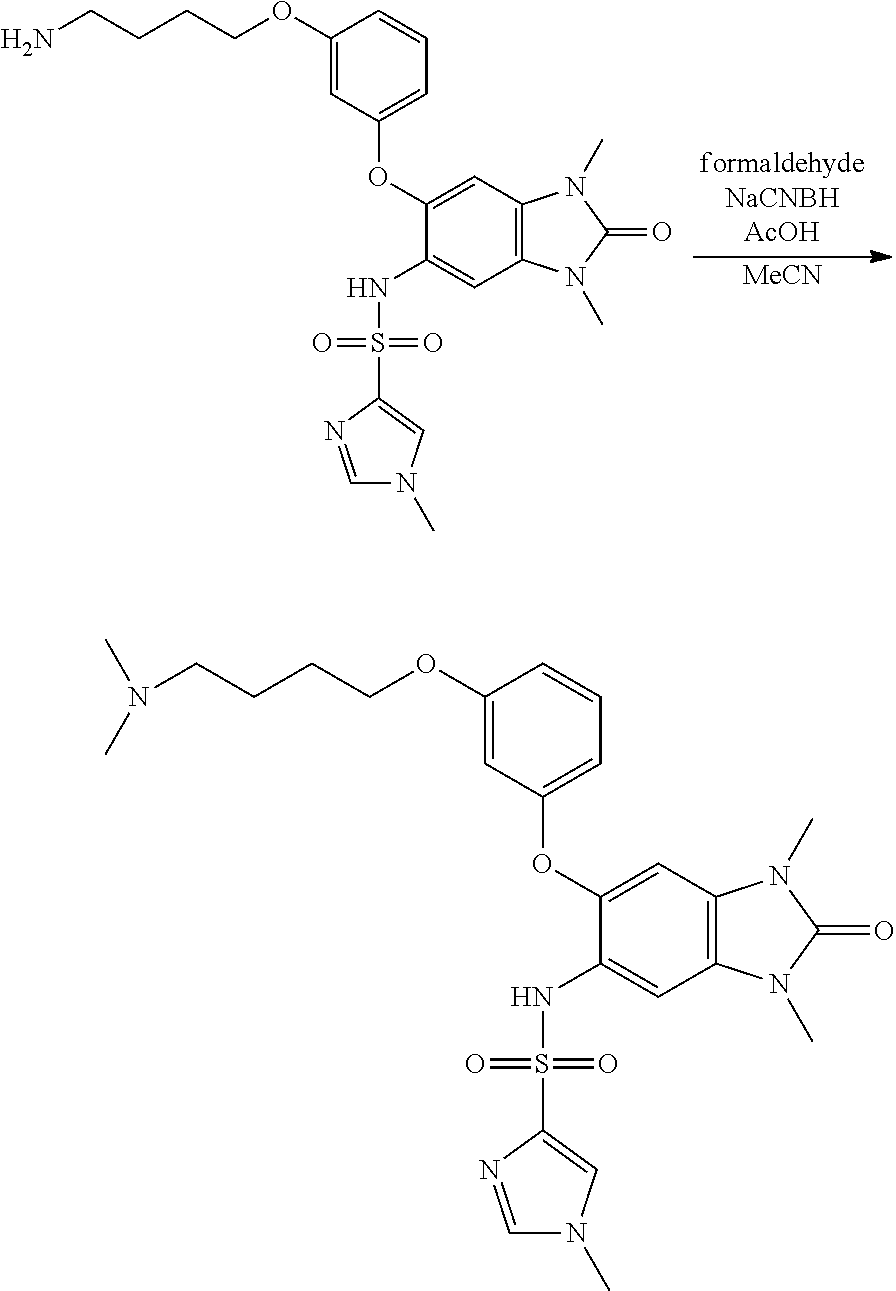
[MeCN].C1(OCCCCN)=CC(OC2=CC3=C(C=C2NS(=O)(=O)C2=CN(C)C=N2)N(C)C(=O)N3C)=CC=C1.C1(OCCCCN(C)C)=CC(OC2=CC3=C(C=C2NS(=O)(=O)C2=CN(C)C=N2)N(C)C(=O)N3C)=CC=C1
